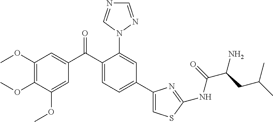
COC1=C(OC)C(OC)=CC(C(C2=CC=C(C3=CSC(NC(C(CC(C)C)N)=O)=N3)C=C2N2C=NC=N2)=O)=C1
